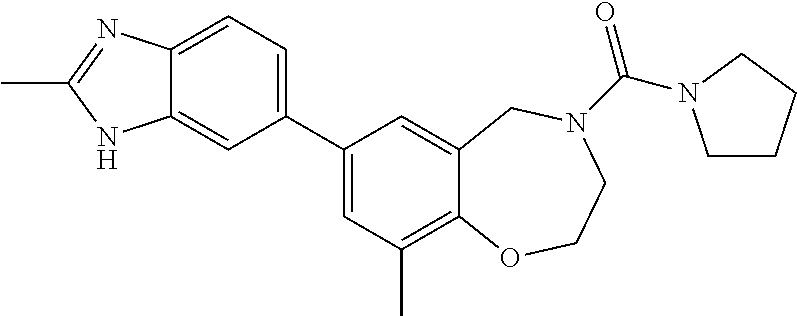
C12=CC=C(C3=CC(C)=C4C(=C3)CN(C(=O)N3CCCC3)CCO4)C=C1NC(C)=N2
